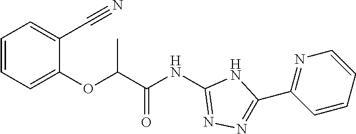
C1(OC(C(NC2=NN=C(C3=NC=CC=C3)N2)=O)C)=CC=CC=C1C#N
